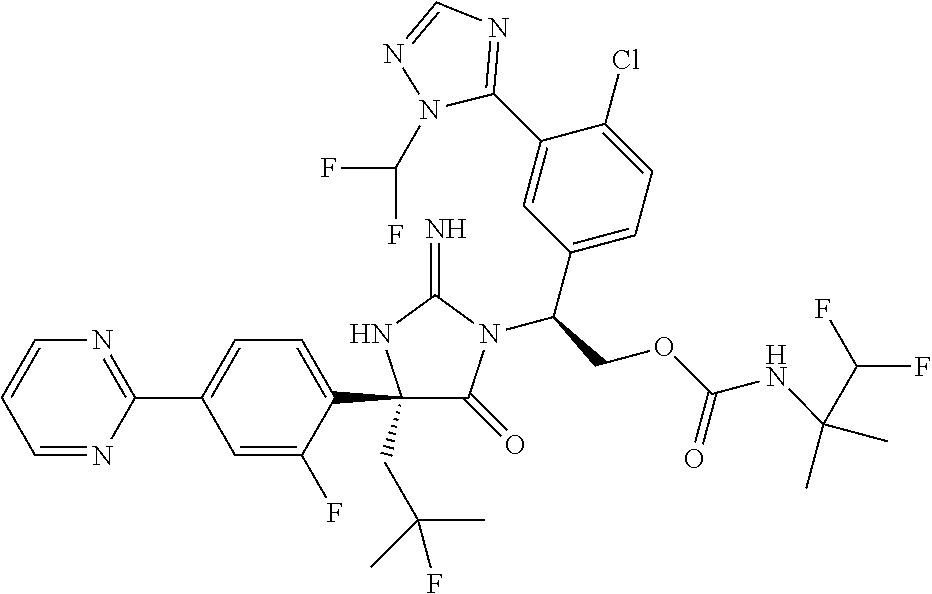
C1(C2=CC=C(C3=NC=CC=N3)C=C2F)(CC(C)(F)C)C(=O)N(C(COC(NC(C)(C)C(F)F)=O)C2=CC=C(Cl)C(C3=NC=NN3C(F)F)=C2)C(=N)N1
